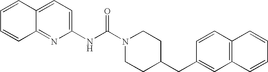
N(C(N1CCC(CC2=CC3=C(C=C2)C=CC=C3)CC1)=O)C1=CC=C2C(=N1)C=CC=C2
